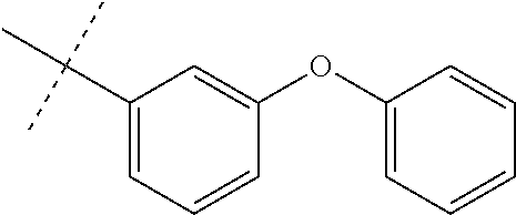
C1(C(C)(C)C)=CC=CC(OC2=CC=CC=C2)=C1
